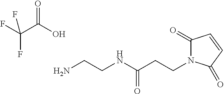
NCCNC(CCN1C(=O)C=CC1=O)=O.OC(C(F)(F)F)=O
